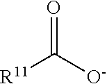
O=C([O-])[R11]
